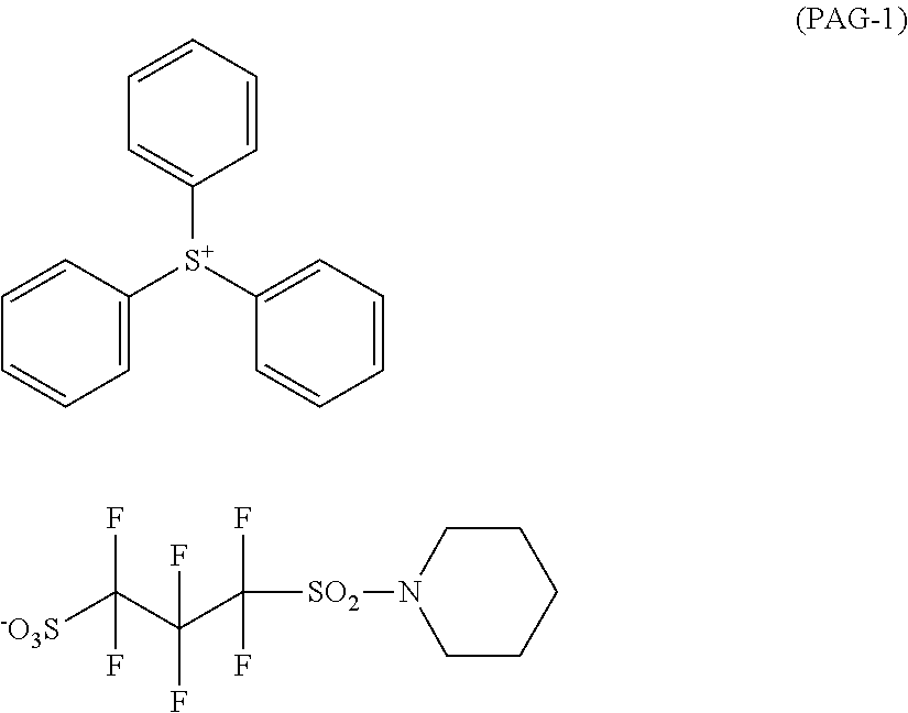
C1([S+](C2=CC=CC=C2)C2=CC=CC=C2)=CC=CC=C1.[-O3S]C(C(C([SO2]N1CCCCC1)(F)F)(F)F)(F)F
